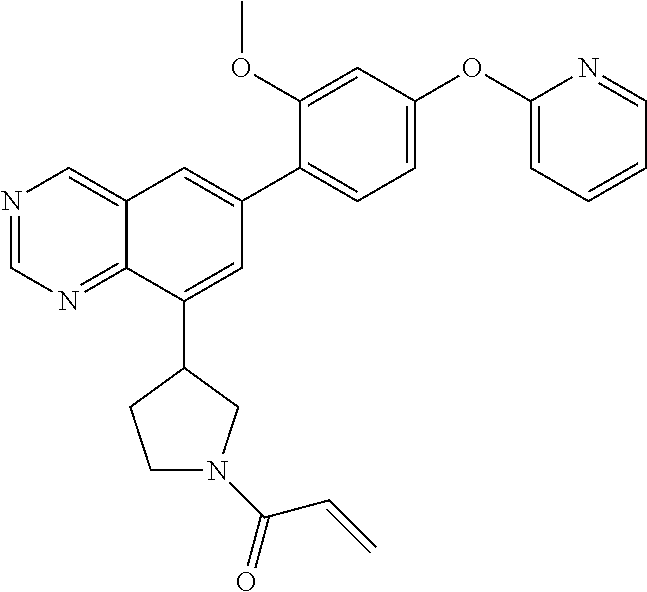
N1=CN=C2C(=C1)C=C(C1=CC=C(OC3=CC=CC=N3)C=C1OC)C=C2C1CCN(C(C=C)=O)C1
